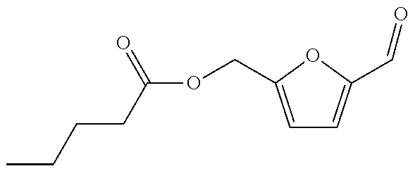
C(OCC1=CC=C(C=O)O1)(CCCC)=O
